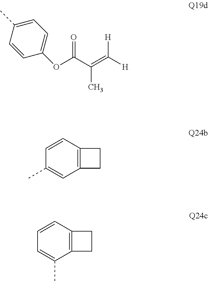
C1(C)=CC=C(OC(=O)C(C)=C([H])[H])C=C1.C1=CC2=C(C=C1C)CC2.C1=CC2=C(C(C)=C1)CC2
